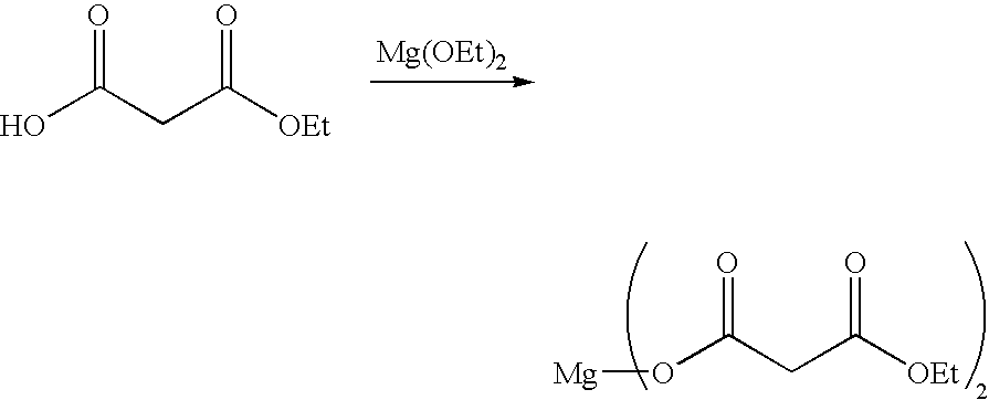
[Mg(OEt)2].OC(CC([OEt])=O)=O.O(C(CC([OEt])=O)=O)[Mg]
